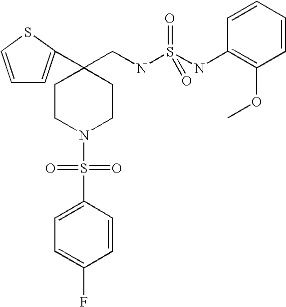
C1=CSC(C2(CNS(NC3=C(OC)C=CC=C3)(=O)=O)CCN(S(=O)(=O)C3=CC=C(F)C=C3)CC2)=C1
